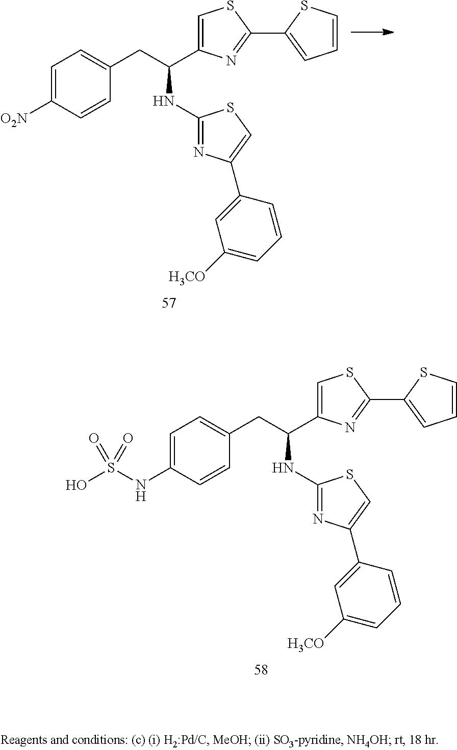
C1=C([O2N])C=CC(CC(C2=CSC(C3=CC=CS3)=N2)NC2=NC(C3=CC([H3CO])=CC=C3)=CS2)=C1.C1=C(NS(O)(=O)=O)C=CC(CC(C2=CSC(C3=CC=CS3)=N2)NC2=NC(C3=CC([H3CO])=CC=C3)=CS2)=C1
